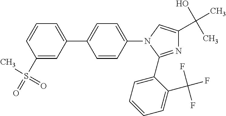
N1=C(C2=CC=CC=C2C(F)(F)F)N(C2=CC=C(C3=CC=CC(S(C)(=O)=O)=C3)C=C2)C=C1C(O)(C)C
